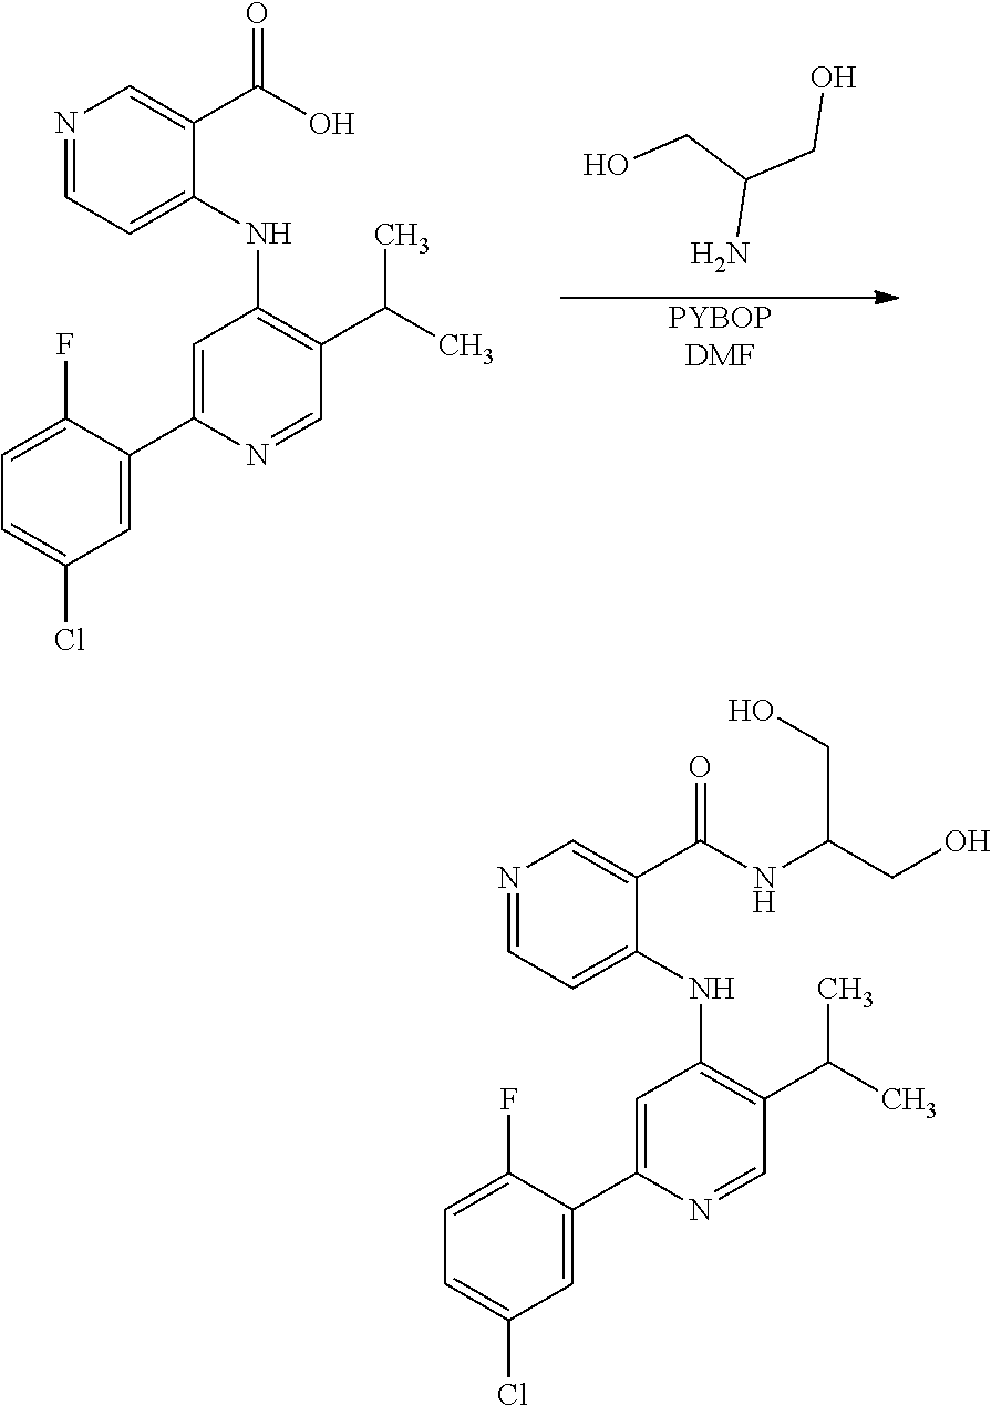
C1(NC2=C(C(C)C)C=NC(C3=CC(Cl)=CC=C3F)=C2)=CC=NC=C1C(O)=O.[PYBOPDMF].C(N)(CO)CO.C1(NC2=C(C(C)C)C=NC(C3=CC(Cl)=CC=C3F)=C2)=CC=NC=C1C(NC(CO)CO)=O
